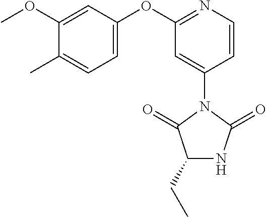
C1(CC)NC(=O)N(C2=CC(OC3=CC=C(C)C(OC)=C3)=NC=C2)C1=O
